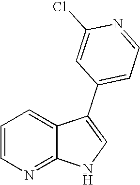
C1=CN=C2C(=C1)C(C1=CC=NC(Cl)=C1)=CN2
